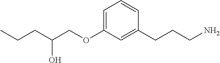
C(CC)C(COC1=CC=CC(CCCN)=C1)O
